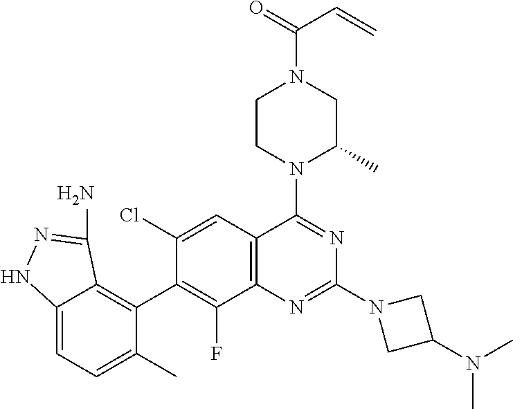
C12=CC=C(C)C(C3=C(F)C4=C(C=C3Cl)C(N3C(C)CN(C(=O)C=C)CC3)=NC(N3CC(N(C)C)C3)=N4)=C1C(N)=NN2
